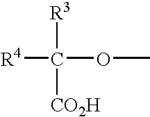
[R4]C(OC)([R3])[CO2H]
